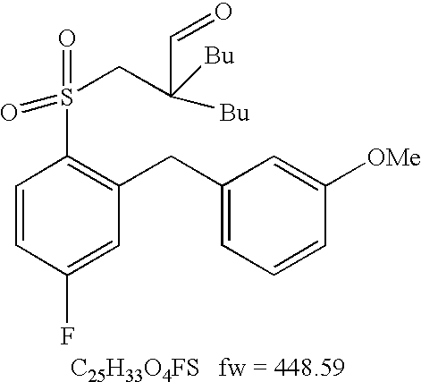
C1=CC(F)=CC(CC2=CC=CC([OMe])=C2)=C1S(CC(C=O)([Bu])[Bu])(=O)=O.[C25H33O4FS]
